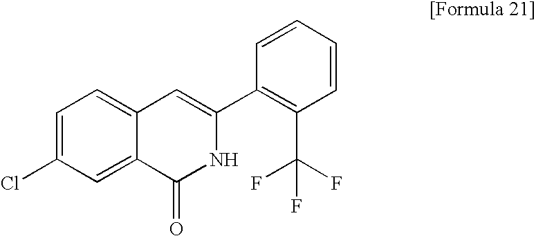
C1=C(Cl)C=C2C(=C1)C=C(C1=C(C(F)(F)F)C=CC=C1)NC2=O
